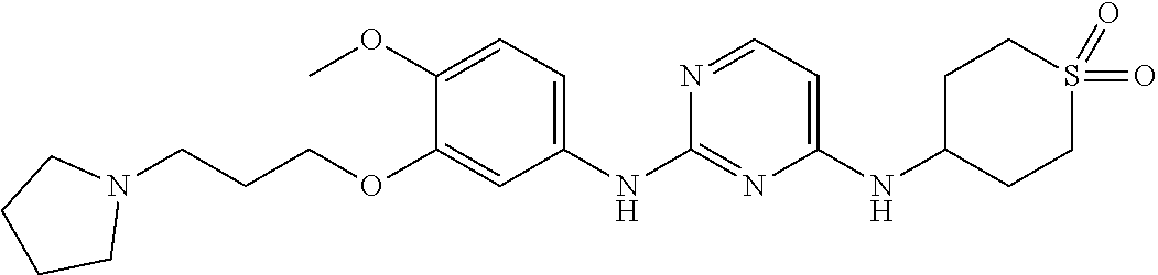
C1(NC2CCS(=O)(=O)CC2)=CC=NC(NC2=CC=C(OC)C(OCCCN3CCCC3)=C2)=N1
